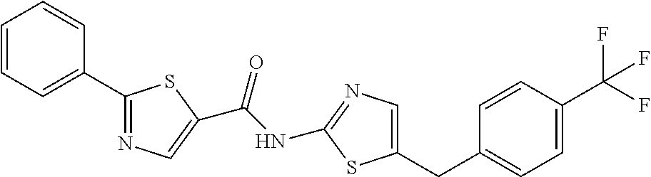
C1=CC(C(F)(F)F)=CC=C1CC1=CN=C(NC(=O)C2=CN=C(C3=CC=CC=C3)S2)S1
